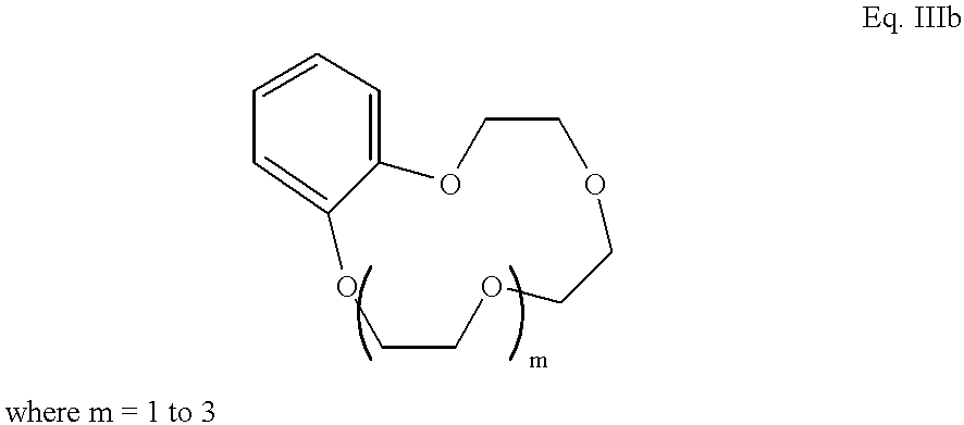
O1CCOC2=CC=CC=C2OCCOCC1
